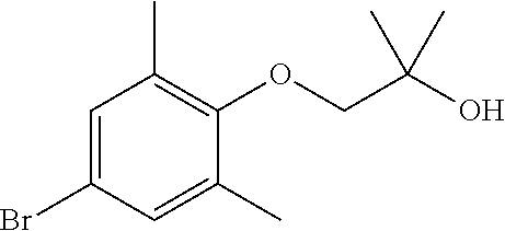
C1=C(Br)C=C(C)C(OCC(O)(C)C)=C1C
